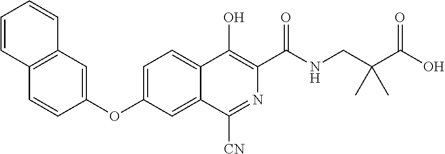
C1(OC2=CC=C3C(=C2)C([CN])=NC(C(NCC(C(O)=O)(C)C)=O)=C3O)=CC2=C(C=C1)C=CC=C2
